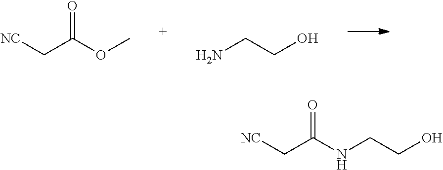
[NC]CC(OC)=O.NCCO.[NC]CC(NCCO)=O
